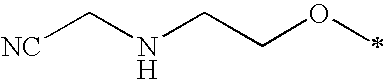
C(NCCOC)[NC]
